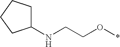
C1(NCCO*)CCCC1
